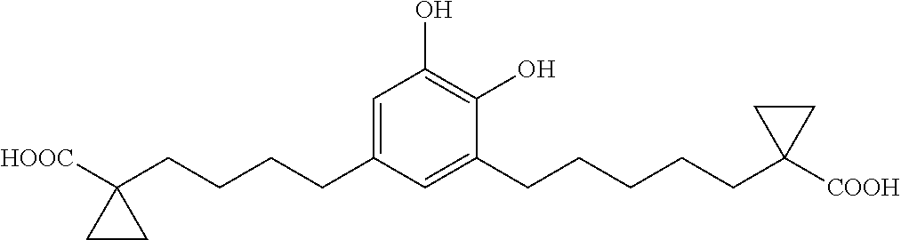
C1=C(CCCCC2([HOOC])CC2)C=C(CCCCCC2([COOH])CC2)C(O)=C1O
